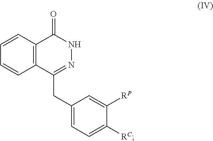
C1=CC2=C(C=C1)C(CC1=CC=C([RC])C([RP])=C1)=NNC2=O
